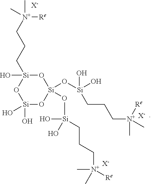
[Si]1(O[Si](CCC[N+](C)(C)[Re])(O)O)(O[Si](O)(O)CCC[N+]([Re])(C)C)O[Si](O)(CCC[N+](C)(C)[Re])O[Si](O)(O)O1.[X-].[X-].[X-]
